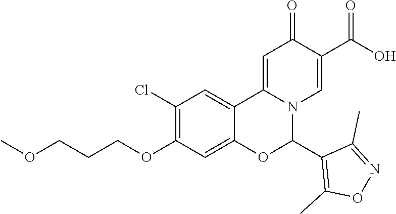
C1(Cl)=C(OCCCOC)C=C2C(=C1)C1=CC(=O)C(C(O)=O)=CN1C(C1=C(C)ON=C1C)O2
